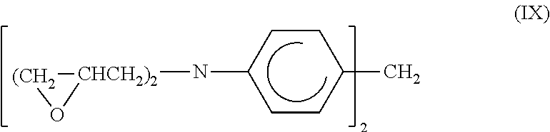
C1CC(N[CHCH2)2]2[(CH2]O2)CCC1C
